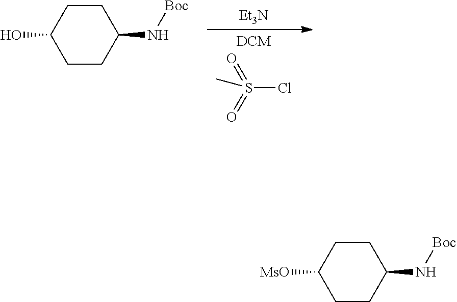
[Et3N].O=S(=O)(Cl)C.C1CC(O)CCC1N[Boc].C1CC([MsO])CCC1N[Boc]
